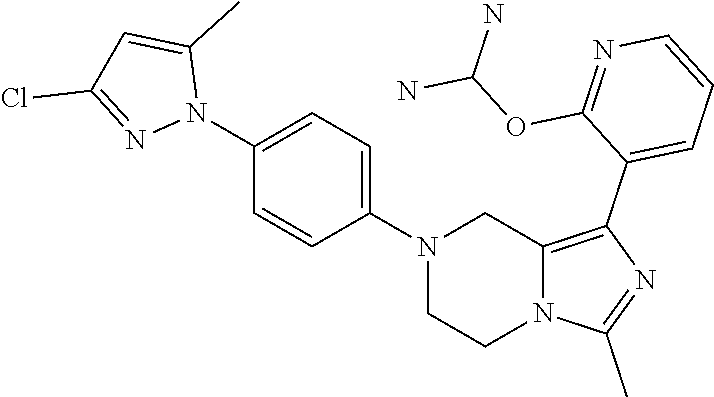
N1(C2=CC=C(N3C(C)=CC(Cl)=N3)C=C2)CCN2C(=C(C3=CC=CN=C3OC(N)N)N=C2C)C1
